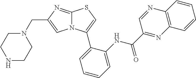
C1=C(C2=CC=CC=C2NC(=O)C2=NC3=C(N=C2)C=CC=C3)N2C(=NC(CN3CCNCC3)=C2)S1
